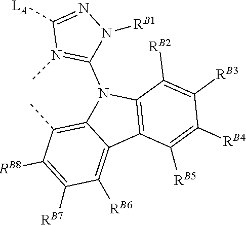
C1([RB5])=C([RB4])C([RB3])=C([RB2])C2=C1C1=C([RB6])C([RB7])=C([RB8])C(C)=C1N2C1=N(C)C([LA])=NN1[RB1]
